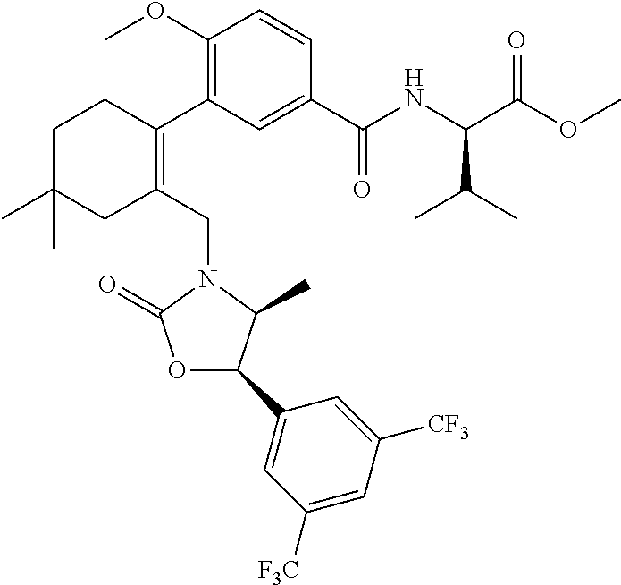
C1(OC)=C(C2=C(CN3C(=O)OC(C4=CC([F3C])=CC([CF3])=C4)C3C)CC(C)(C)CC2)C=C(C(=O)NC(C(OC)=O)C(C)C)C=C1
